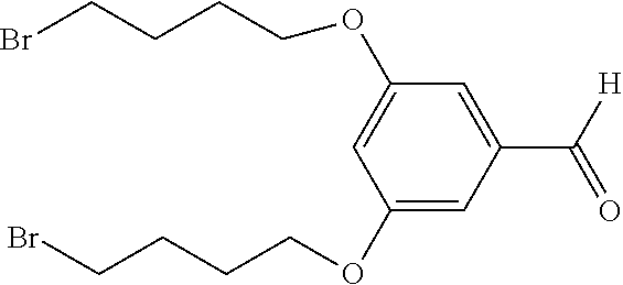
C1(OCCCCBr)=CC(C(=O)[H])=CC(OCCCCBr)=C1
